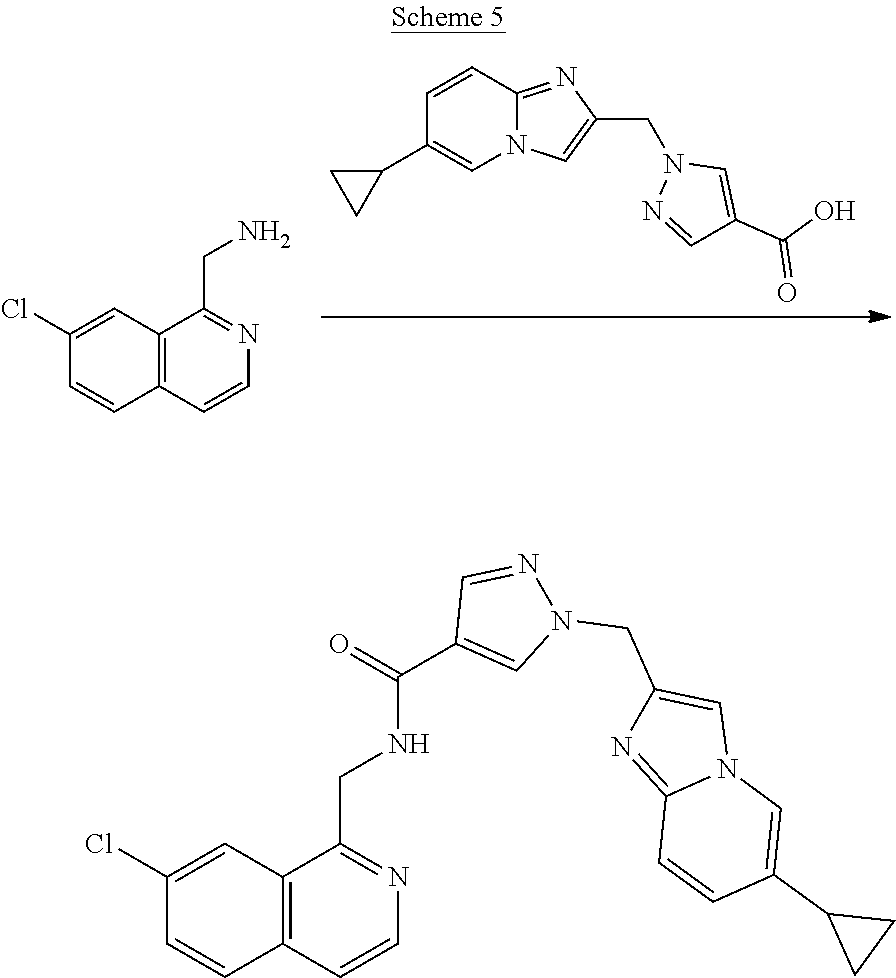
C1=CC2=NC(CN3N=CC(C(O)=O)=C3)=CN2C=C1C1CC1.C12=C(C=CN=C1CN)C=CC(Cl)=C2.C12=C(C=CN=C1CNC(C1=CN(CC3=CN4C(=N3)C=CC(C3CC3)=C4)N=C1)=O)C=CC(Cl)=C2
